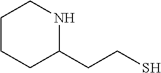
C1CCC(CCS)NC1
